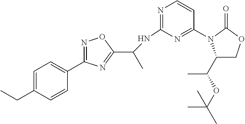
C1=C(CC)C=CC(C2=NOC(C(NC3=NC=CC(N4C(C(OC(C)(C)C)C)COC4=O)=N3)C)=N2)=C1
